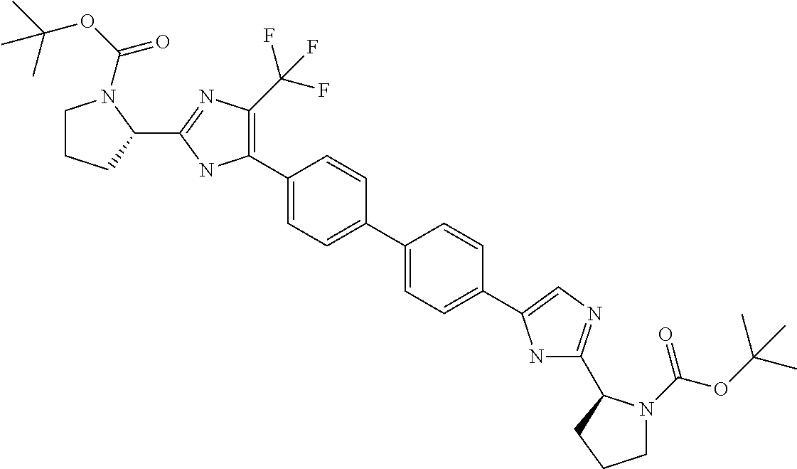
C1CCC(C2=NC(C(F)(F)F)=C(C3=CC=C(C4=CC=C(C5=CN=C(C6N(C(OC(C)(C)C)=O)CCC6)N5)C=C4)C=C3)N2)N1C(OC(C)(C)C)=O
